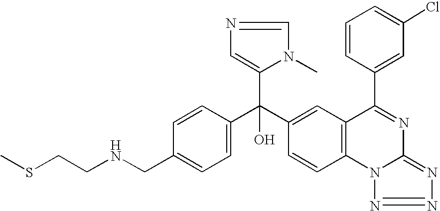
C1=C(CNCCSC)C=CC(C(C2=CC3=C(C=C2)N2C(=NN=N2)N=C3C2=CC(Cl)=CC=C2)(C2=CN=CN2C)O)=C1
